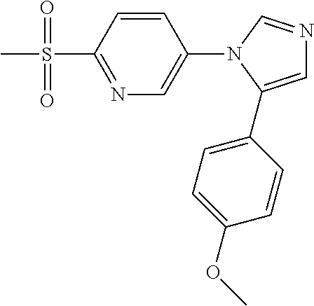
N1=C(S(C)(=O)=O)C=CC(N2C(C3=CC=C(OC)C=C3)=CN=C2)=C1
